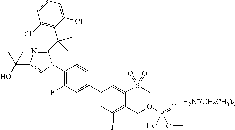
C(C1=NC(C(O)(C)C)=CN1C1=C(F)C=C(C2=CC(F)=C(COP(=O)(O)OC)C(S(C)(=O)=O)=C2)C=C1)(C1=C(Cl)C=CC=C1Cl)(C)C.[H2N+(CH2CH3)2]
